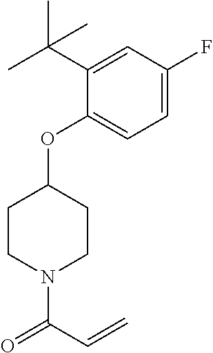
C1(OC2CCN(C(C=C)=O)CC2)=CC=C(F)C=C1C(C)(C)C
